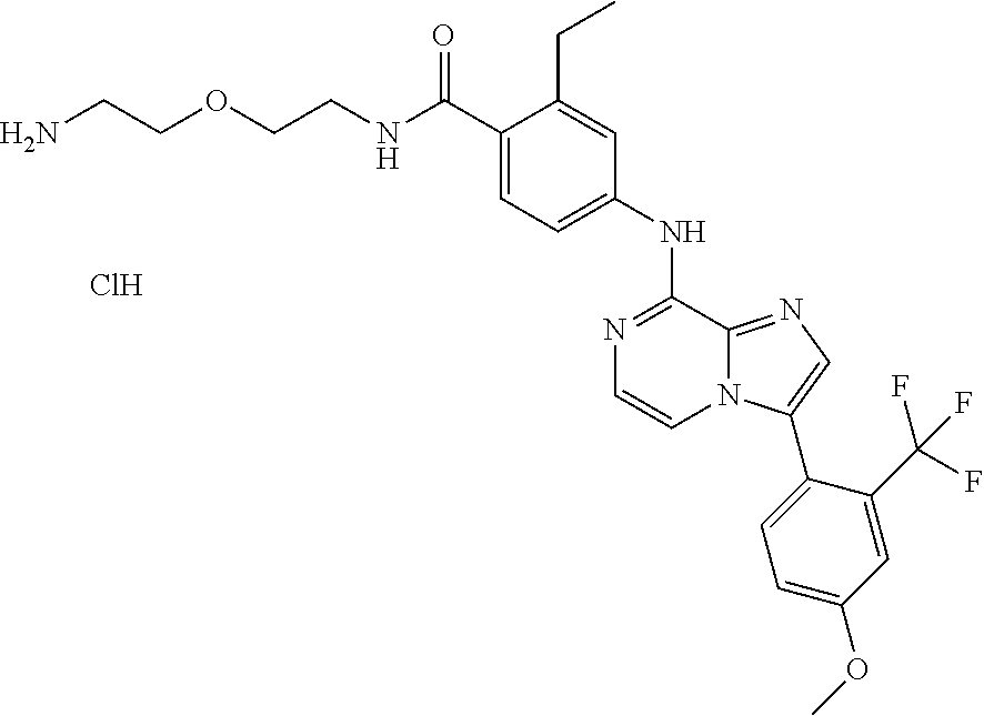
NCCOCCNC(C1=CC=C(NC2=NC=CN3C2=NC=C3C2=CC=C(OC)C=C2C(F)(F)F)C=C1CC)=O.Cl
